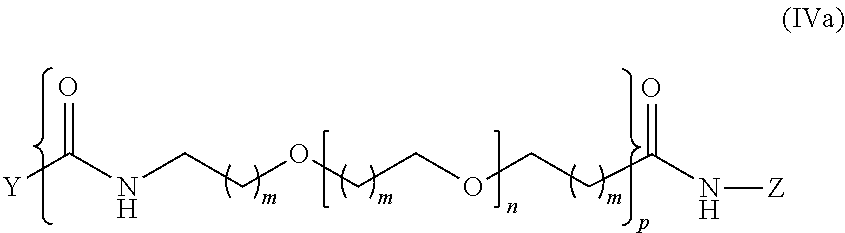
[Y]C(NCCOCCOCCC(N[Z])=O)=O
